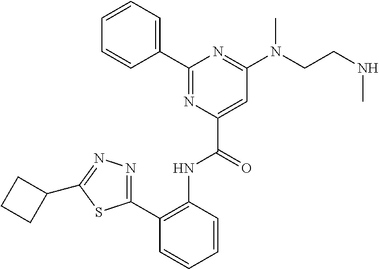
C1=CC=CC(C2=NC(C(=O)NC3=C(C4=NN=C(C5CCC5)S4)C=CC=C3)=CC(N(CCNC)C)=N2)=C1
